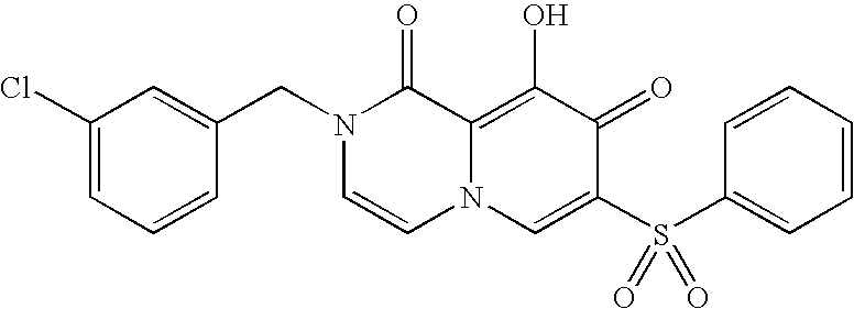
C1(Cl)=CC=CC(CN2C=CN3C(=C(O)C(=O)C(S(C4=CC=CC=C4)(=O)=O)=C3)C2=O)=C1
